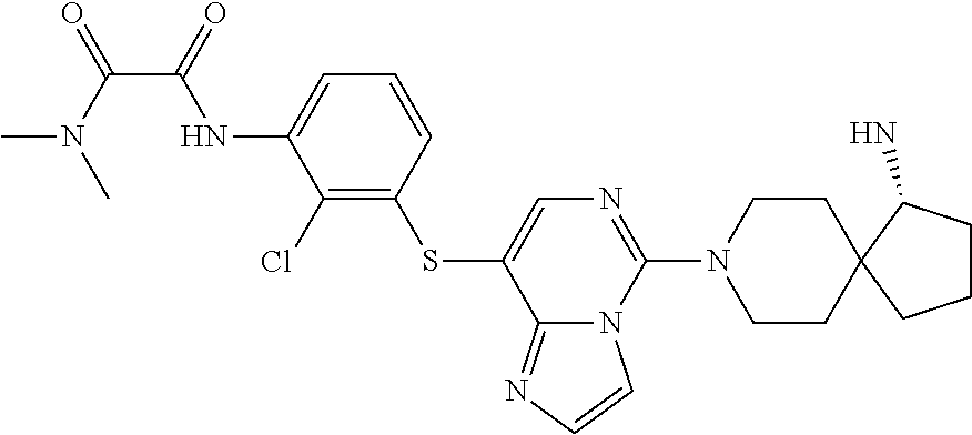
C1=CC(SC2=CN=C(N3CCC4(CC3)CCCC4N)N3C2=NC=C3)=C(Cl)C(NC(C(N(C)C)=O)=O)=C1
